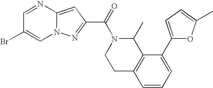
N12C(=CC(C(=O)N3CCC4=C(C3C)C(C3=CC=C(C)O3)=CC=C4)=N1)N=CC(Br)=C2
